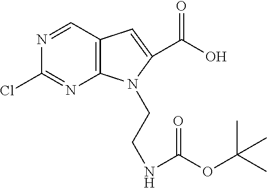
C12=C(C=NC(Cl)=N1)C=C(C(O)=O)N2CCNC(OC(C)(C)C)=O
